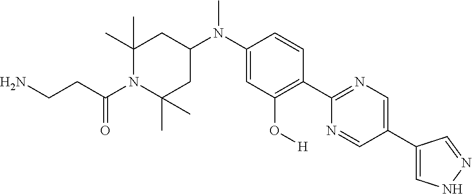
C1(C)(C)CC(N(C2=CC(O[H])=C(C3=NC=C(C4=CNN=C4)C=N3)C=C2)C)CC(C)(C)N1C(CCN)=O
